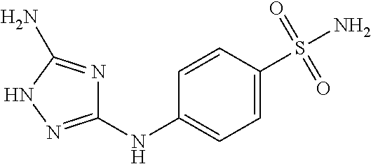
C1=CC(S(N)(=O)=O)=CC=C1NC1=NNC(N)=N1
